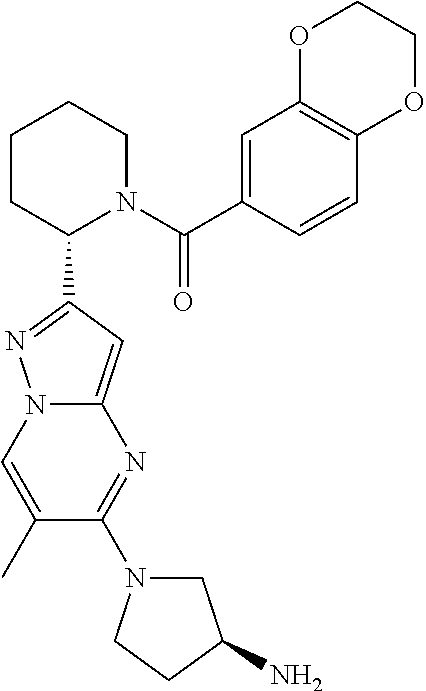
C1CC(C2=NN3C(=C2)N=C(N2CC(N)CC2)C(C)=C3)N(C(C2=CC3=C(C=C2)OCCO3)=O)CC1
